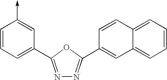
C1=CC=C(C2=NN=C(C3=CC4=CC=CC=C4C=C3)O2)C=C1->C
